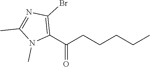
C1(C(CCCCC)=O)=C(Br)N=C(C)N1C
